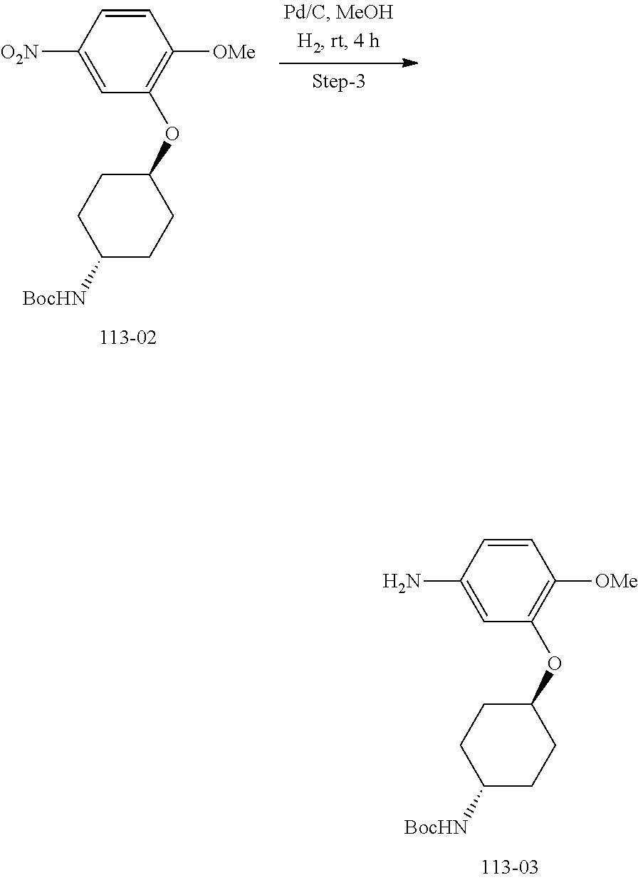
C1=CC(N)=CC(OC2CCC([BocHN])CC2)=C1[OMe].C1=CC([O2N])=CC(OC2CCC([BocHN])CC2)=C1[OMe]
